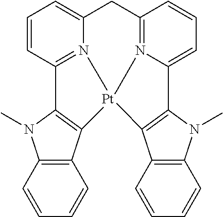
C1C2=CC=CC3=N2[Pt]2(N4=C1C=CC=C4C1=C2C2=C(N1C)C=CC=C2)C1=C3N(C)C2=C1C=CC=C2
